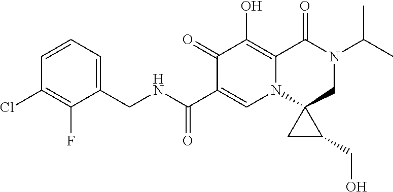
C1=CC=C(CNC(C2=CN3C(=C(O)C2=O)C(=O)N(C(C)C)CC32CC2CO)=O)C(F)=C1Cl
